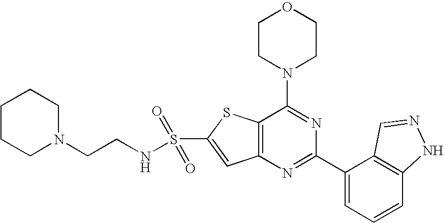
C1CN(C2=NC(C3=CC=CC4=C3C=NN4)=NC3=C2SC(S(=O)(=O)NCCN2CCCCC2)=C3)CCO1
